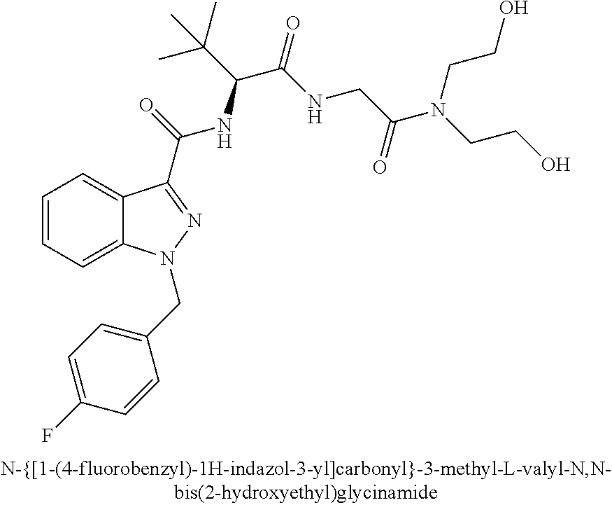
C1=CC=C2C(=C1)C(C(=O)NC(C(C)(C)C)C(=O)NCC(=O)N(CCO)CCO)=NN2CC1=CC=C(F)C=C1
